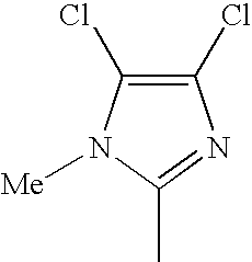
C1(C)=NC(Cl)=C(Cl)N1[Me]
